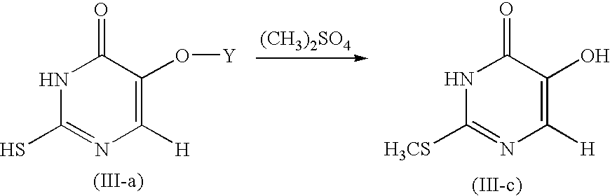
N1C([H3CS])=NC([H])=C(O)C1=O.N1C(S)=NC([H])=C(O[Y])C1=O.[(CH3)2SO4]
